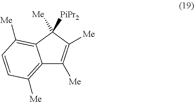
C12=C([Me])C=CC([Me])=C1C([Me])([PiPr2])C([Me])=C2[Me]
